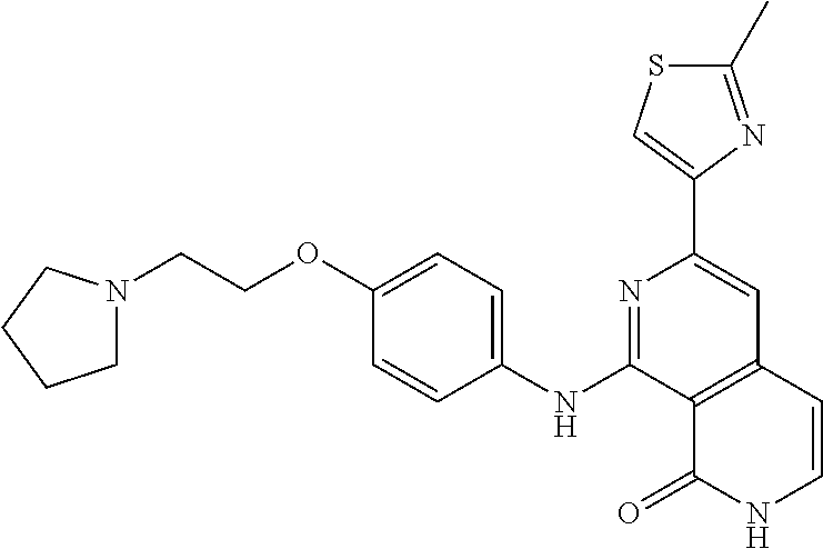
C12=C(C=CNC1=O)C=C(C1=CSC(C)=N1)N=C2NC1=CC=C(OCCN2CCCC2)C=C1
